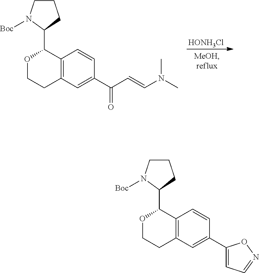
[HONH3Cl].C1CN([Boc])C(C2OCCC3=C2C=CC(C(C=CN(C)C)=O)=C3)C1.C1CN([Boc])C(C2OCCC3=C2C=CC(C2=CC=NO2)=C3)C1
